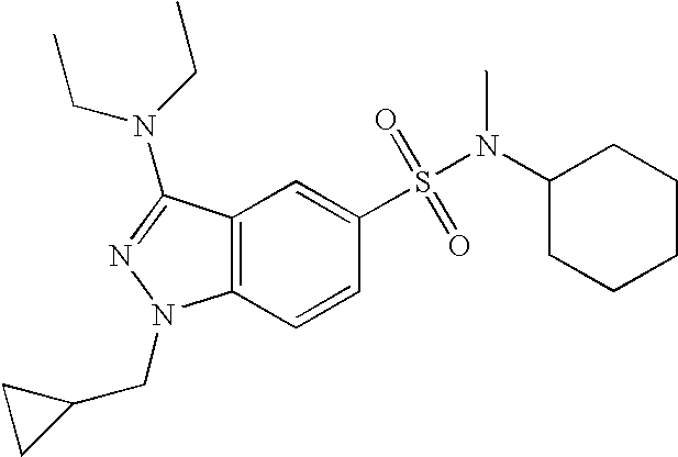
C1(S(=O)(=O)N(C2CCCCC2)C)=CC2=C(C=C1)N(CC1CC1)N=C2N(CC)CC
